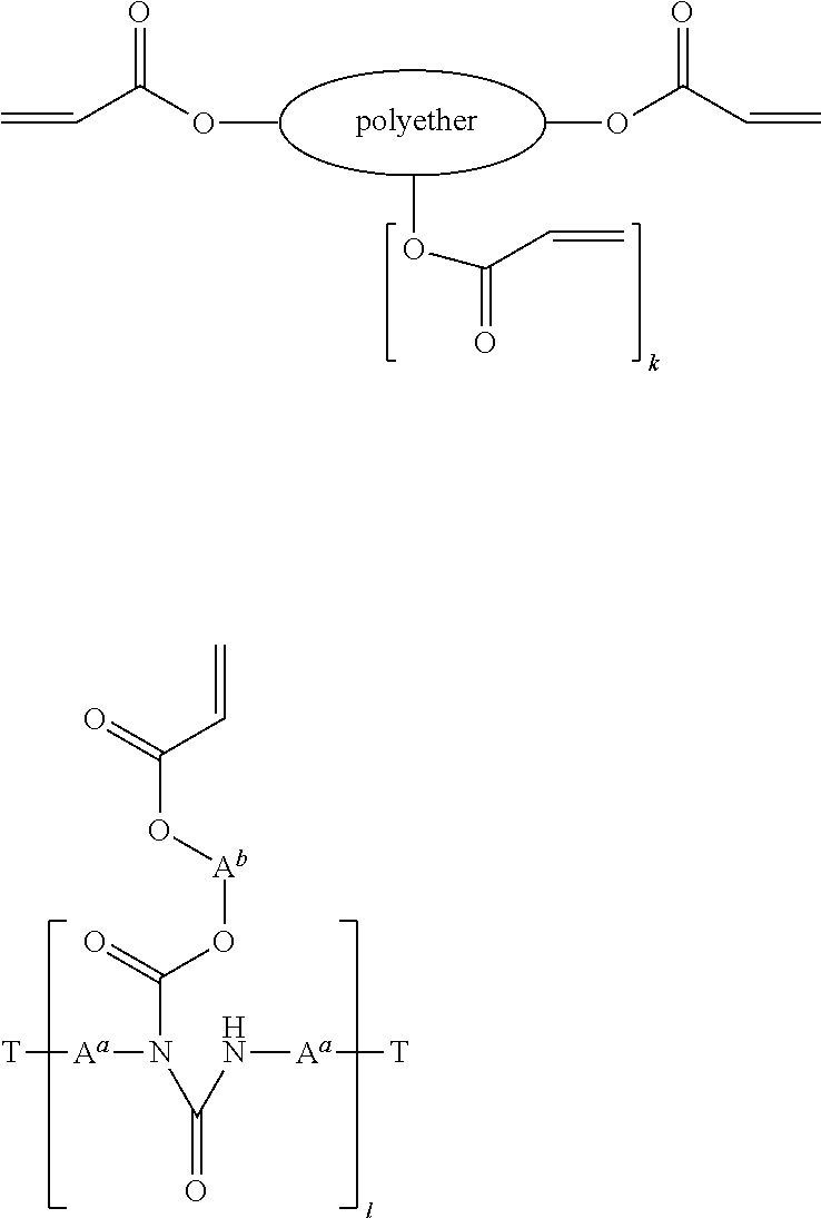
C(C(OC)=O)=C.O(C(C=C)=O)C.COC(C=C)=O.O=C(C=C)O[Ab]OC(=O)N(C(N[Aa][T])=O)[Aa][T]
